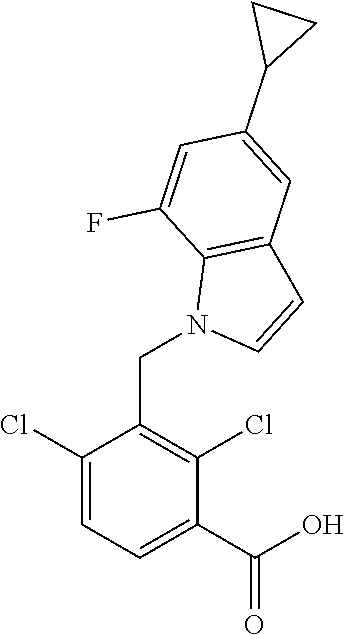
C1(Cl)=CC=C(C(O)=O)C(Cl)=C1CN1C=CC2=C1C(F)=CC(C1CC1)=C2
